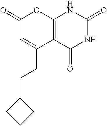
C1(=O)C=C(CCC2CCC2)C2=C(O1)NC(=O)NC2=O
